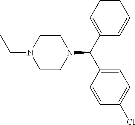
N1(C(C2=CC=CC=C2)C2=CC=C(Cl)C=C2)CCN(CC)CC1
